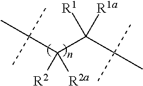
C(C(C(C)(C)C)([R1])[R1a])(C(C)(C)C)([R2])[R2a]
